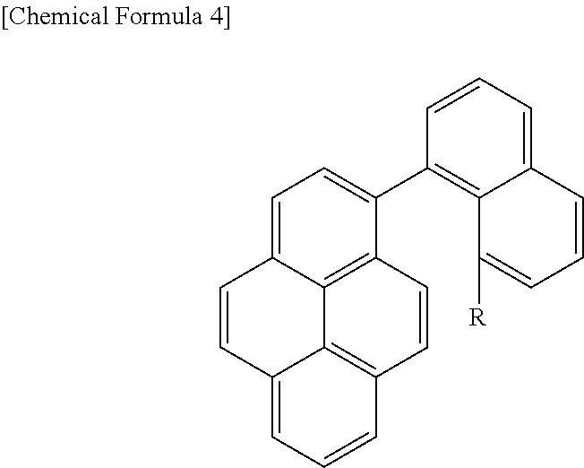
C1=C2C3=C(C(C4=C5C(=CC=C4)C=CC=C5[R])=C1)C=CC1=C3C(=CC=C1)C=C2
